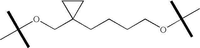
C(OCC1(CCCCOC(C)(C)C)CC1)(C)(C)C
